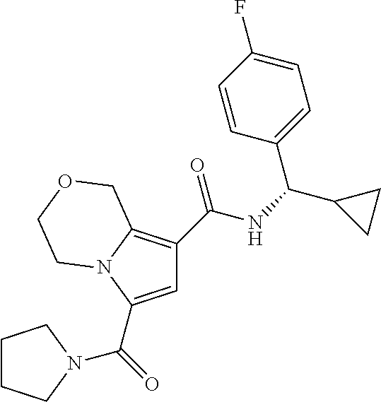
C1=C(C(=O)N2CCCC2)N2C(=C1C(NC(C1CC1)C1=CC=C(F)C=C1)=O)COCC2
